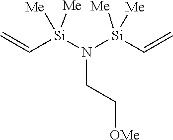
C(CN([Si](C=C)([Me])[Me])[Si](C=C)([Me])[Me])[OMe]
